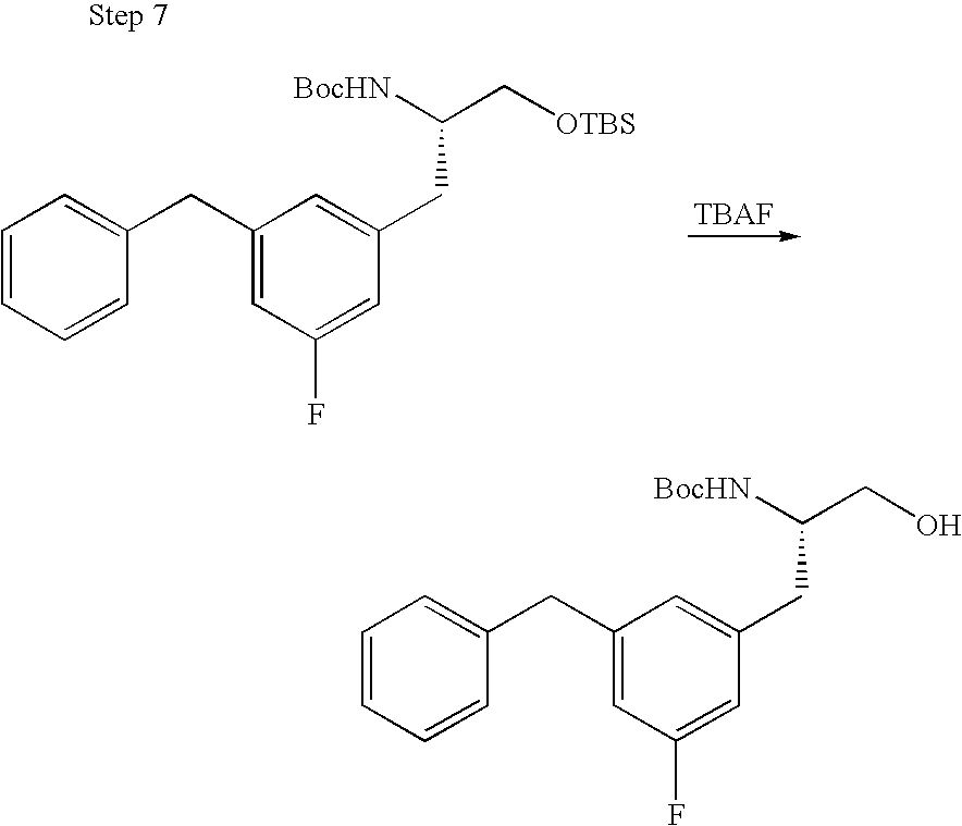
C1(CC2=CC=CC=C2)=CC(F)=CC(CC(CO)[BocHN])=C1.C1(CC2=CC=CC=C2)=CC(F)=CC(CC(C[OTBS])[BocHN])=C1
